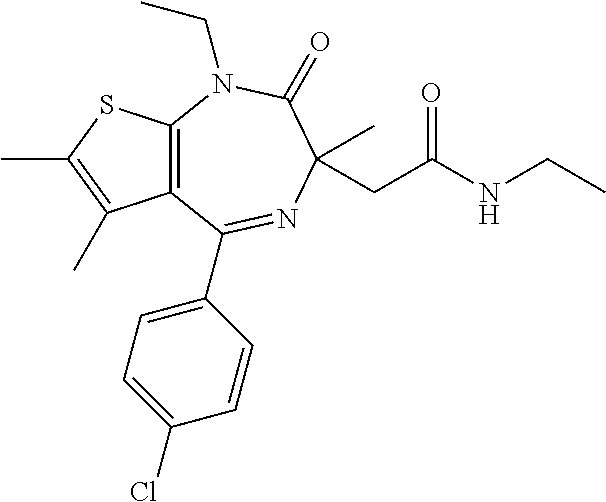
C12=C(N(CC)C(=O)C(CC(NCC)=O)(C)N=C1C1=CC=C(Cl)C=C1)SC(C)=C2C
